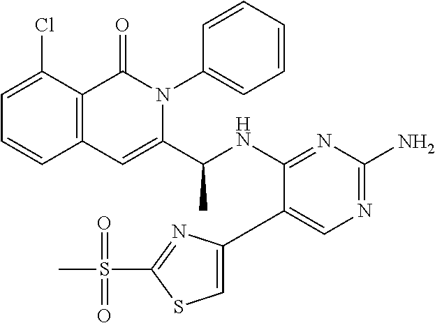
ClC1=CC=CC2=C1C(=O)N(C1=CC=CC=C1)C(C(NC1=NC(N)=NC=C1C1=CSC(S(C)(=O)=O)=N1)C)=C2
